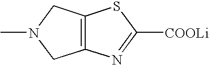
C12=C(N=C([COOLi])S1)CN(C)C2
